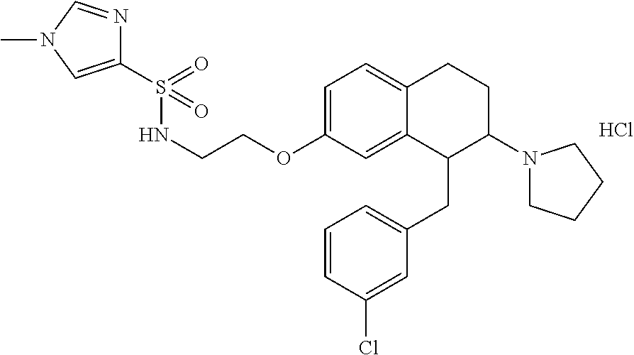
C1=C(OCCNS(=O)(=O)C2=CN(C)C=N2)C=C2C(=C1)CCC(N1CCCC1)C2CC1=CC=CC(Cl)=C1.Cl
